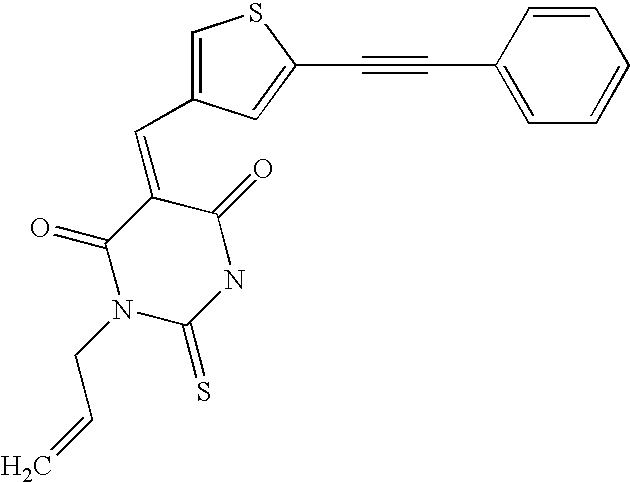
C1=C(C=C2C(=O)N(CC=C)C(=S)NC2=O)C=C(C#CC2=CC=CC=C2)S1
